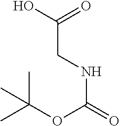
OC(=O)CNC(=O)OC(C)(C)C
